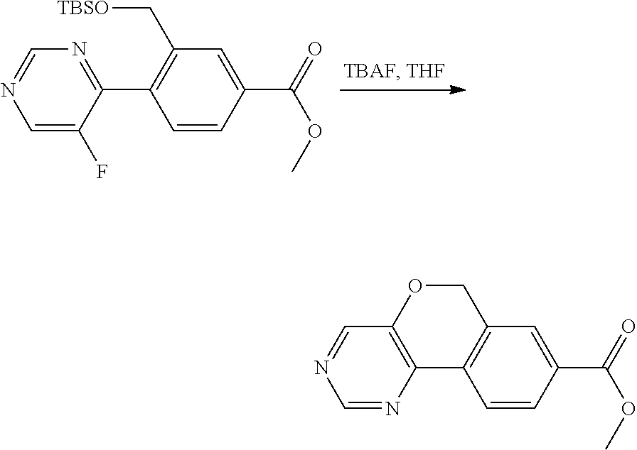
C1=CC(C(=O)OC)=CC(C[TBSO])=C1C1=NC=NC=C1F.C1=CC(C(=O)OC)=CC2=C1C1=C(OC2)C=NC=N1
